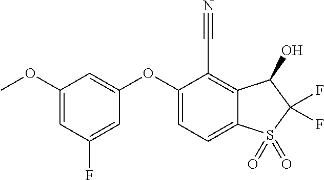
C1(OC)=CC(F)=CC(OC2=CC=C3C(=C2C#N)C(O)C(F)(F)S3(=O)=O)=C1
